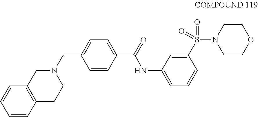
C1=CC(C(=O)NC2=CC=CC(S(N3CCOCC3)(=O)=O)=C2)=CC=C1CN1CC2=C(CC1)C=CC=C2
